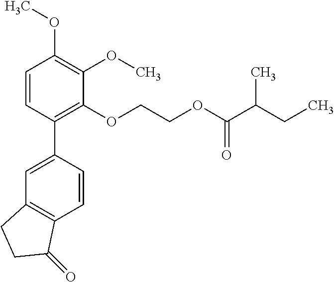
C1=CC(C2=CC3=C(C=C2)C(=O)CC3)=C(OCCOC(C(CC)C)=O)C(OC)=C1OC
